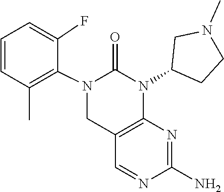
N1=CC2=C(N=C1N)N(C1CCN(C)C1)C(=O)N(C1=C(C)C=CC=C1F)C2
